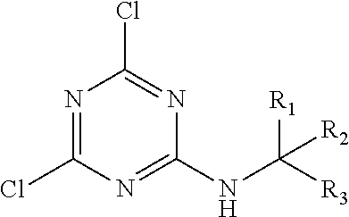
N1=C(Cl)N=C(NC([R3])([R1])[R2])N=C1Cl
